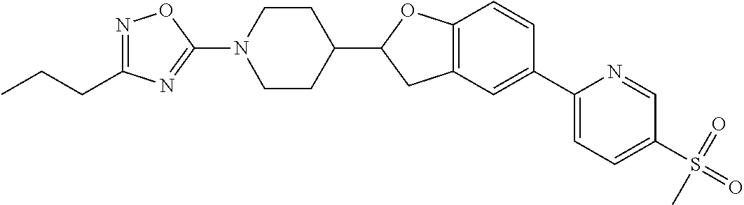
N1(C2=NC(CCC)=NO2)CCC(C2CC3=C(O2)C=CC(C2=CC=C(S(=O)(=O)C)C=N2)=C3)CC1
